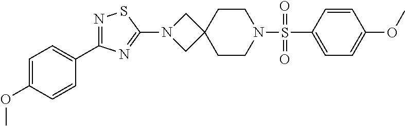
C1=C(S(N2CCC3(CC2)CN(C2=NC(C4=CC=C(OC)C=C4)=NS2)C3)(=O)=O)C=CC(OC)=C1
